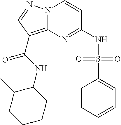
C1(NS(=O)(=O)C2=CC=CC=C2)=NC2=C(C(NC3C(C)CCCC3)=O)C=NN2C=C1
